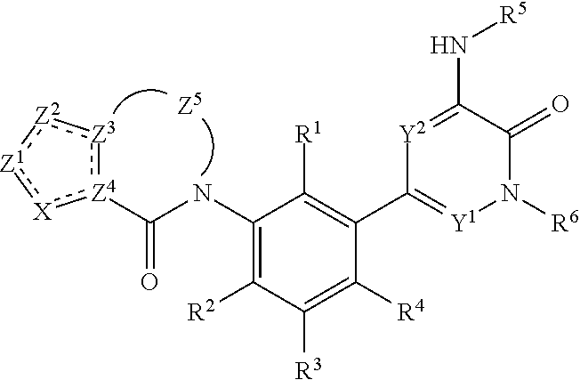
C1(NC(=O)[Z4]2:[Z3]:[Z2]:[Z1]:[X]:2)=C([R2])C([R3])=C([R4])C(C2=[Y1]N([R6])C(=O)C(N[R5])=[Y2]2)=C1[R1]
